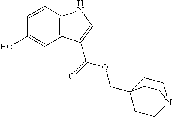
C1=CC2=C(C=C1O)C(C(=O)OCC13CCN(CC1)CC3)=CN2
